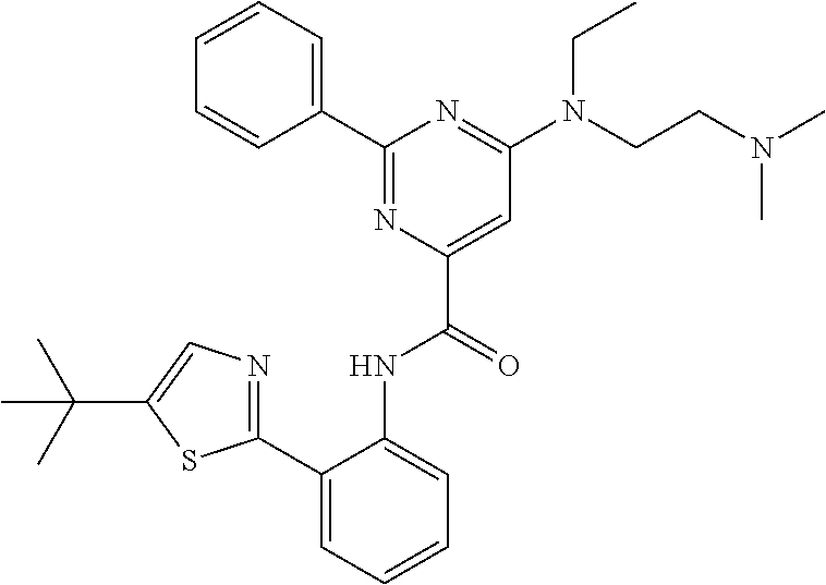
C1(N(CCN(C)C)CC)=NC(C2=CC=CC=C2)=NC(C(NC2=CC=CC=C2C2=NC=C(C(C)(C)C)S2)=O)=C1
